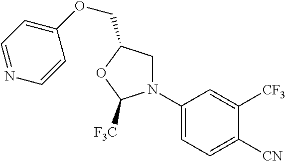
N1(C2=CC=C([CN])C([CF3])=C2)CC(COC2=CC=NC=C2)OC1[F3C]
